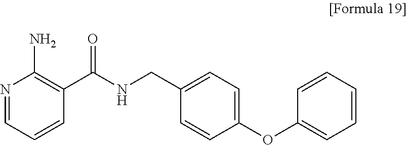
N1=CC=CC(C(NCC2=CC=C(OC3=CC=CC=C3)C=C2)=O)=C1N
